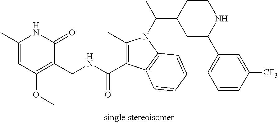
C1(C)=CC(OC)=C(CNC(C2=C(C)N(C(C)C3CCNC(C4=CC=CC([CF3])=C4)C3)C3=C2C=CC=C3)=O)C(=O)N1
